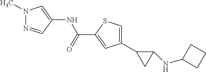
N(C(C1=CC(C2CC2NC2CCC2)=CS1)=O)C1=CN(C)N=C1
